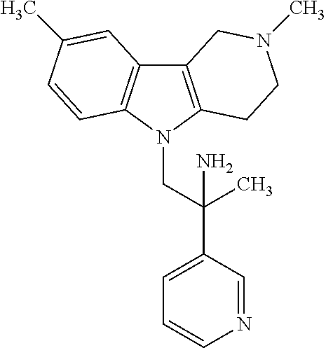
C12=C(N(CC(C3=CC=CN=C3)(C)N)C3=C1C=C(C)C=C3)CCN(C)C2
